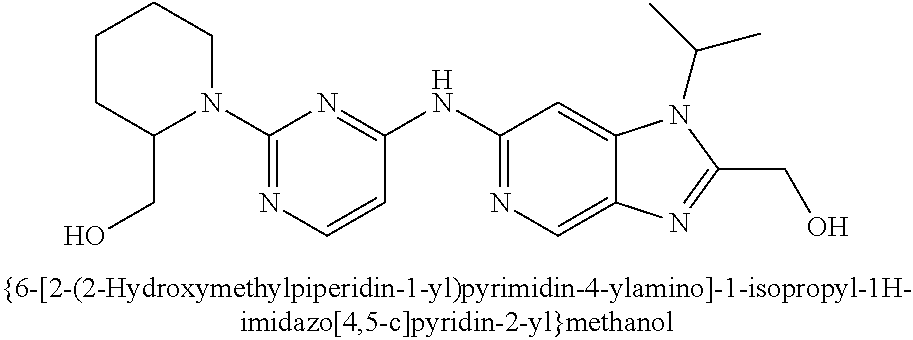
C(C1=NC2=CN=C(NC3=NC(N4CCCCC4CO)=NC=C3)C=C2N1C(C)C)O
